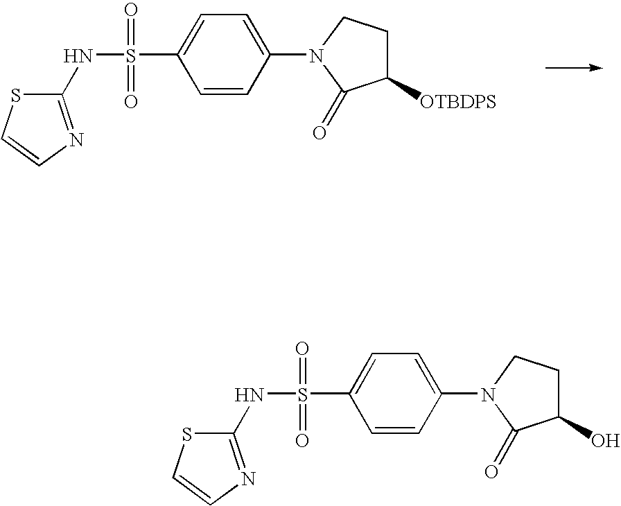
C1=CC(N2C(=O)C([OTBDPS])CC2)=CC=C1S(=O)(=O)NC1=NC=CS1.C1=CC(N2C(=O)C(O)CC2)=CC=C1S(=O)(=O)NC1=NC=CS1
